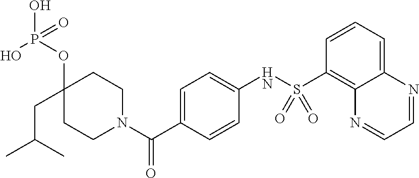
C1CN(C(C2=CC=C(NS(C3=C4C(=CC=C3)N=CC=N4)(=O)=O)C=C2)=O)CCC1(OP(O)(O)=O)CC(C)C
